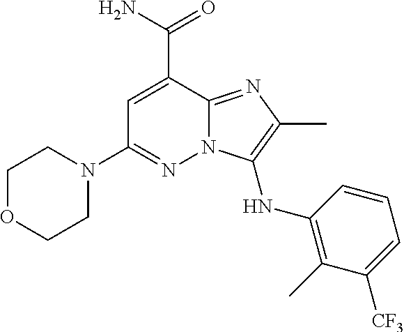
C1=C(C(=O)N)C2=NC(C)=C(NC3=C(C)C([CF3])=CC=C3)N2N=C1N1CCOCC1
